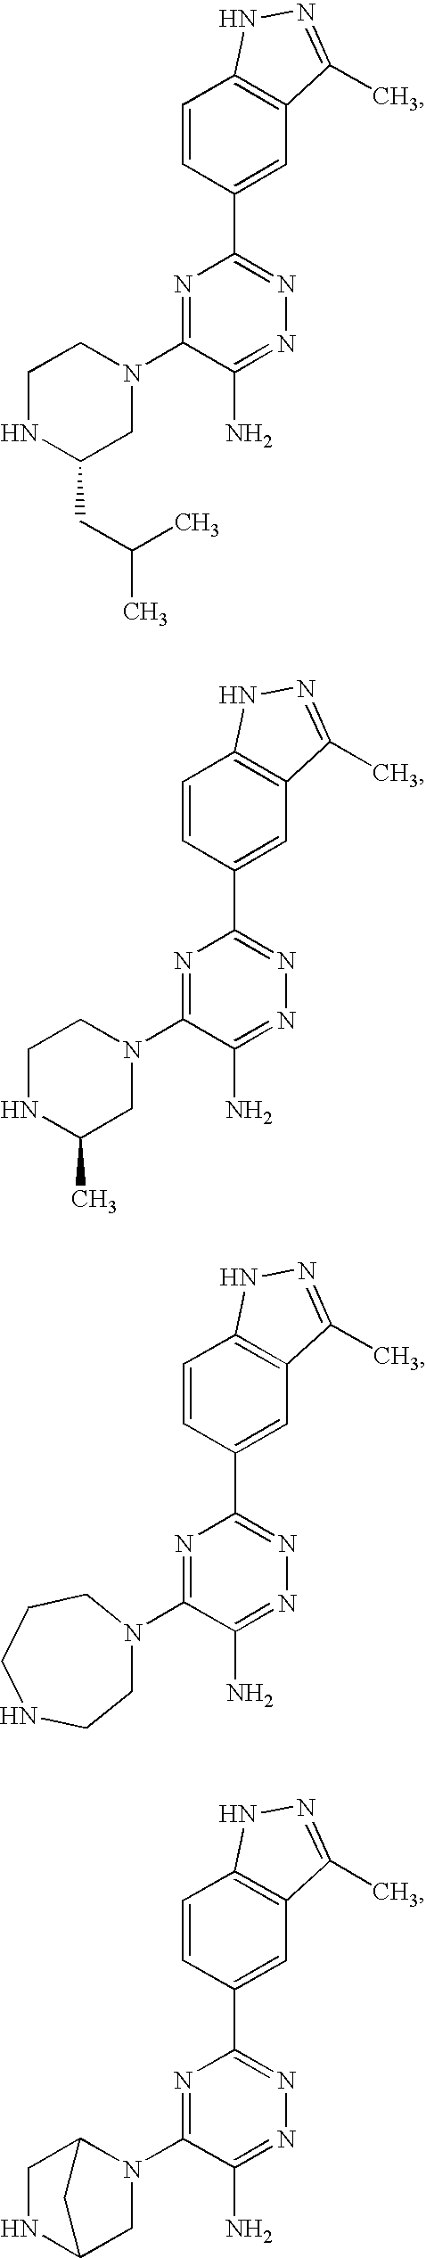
C1=CC(C2=NN=C(N)C(N3CCNC(CC(C)C)C3)=N2)=CC2=C1NN=C2C.C1=CC(C2=NN=C(N)C(N3CCNC(C)C3)=N2)=CC2=C1NN=C2C.C1=CC(C2=NN=C(N)C(N3CCNCCC3)=N2)=CC2=C1NN=C2C.C1=CC(C2=NN=C(N)C(N3CC4NCC3C4)=N2)=CC2=C1NN=C2C
